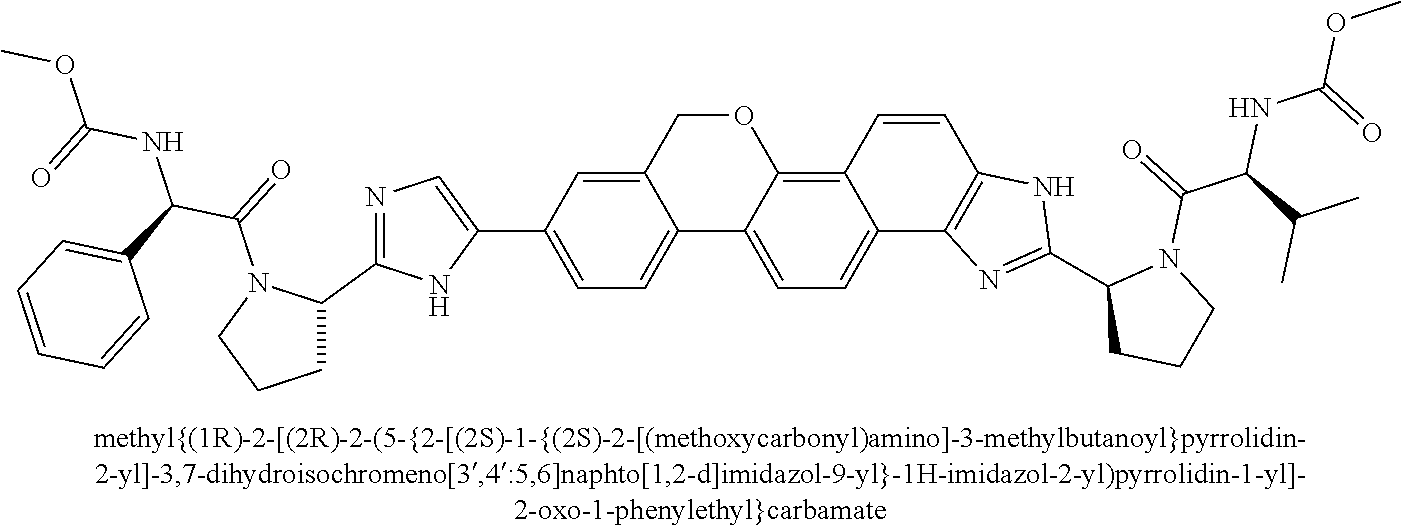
N1=C(C2CCCN2C(=O)C(C2=CC=CC=C2)NC(OC)=O)NC(C2=CC=C3C(=C2)COC2=C4C(=CC=C32)C2=C(C=C4)NC(C3CCCN3C(=O)C(C(C)C)NC(OC)=O)=N2)=C1
